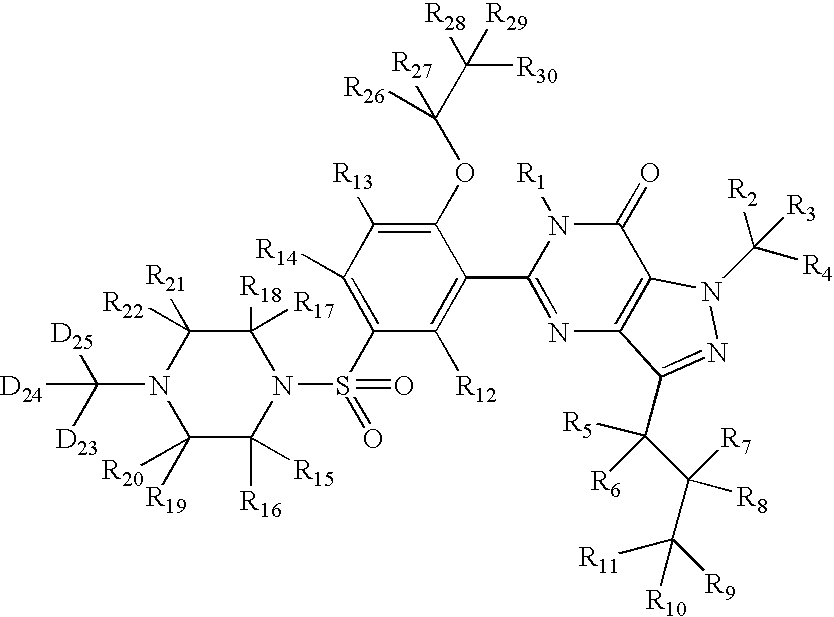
C1([R17])([R18])C([R22])([R21])N(C([D23])([D25])[D24])C([R20])([R19])C([R16])([R15])N1S(C1=C([R14])C([R13])=C(OC(C([R28])([R30])[R29])([R27])[R26])C(C2=NC3=C(C(=O)N2[R1])N(C([R4])([R2])[R3])N=C3C(C(C([R9])([R11])[R10])([R7])[R8])([R5])[R6])=C1[R12])(=O)=O
